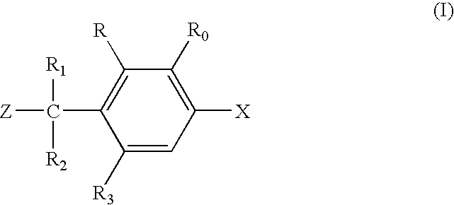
C1([R0])=C([X])C=C([R3])C(C([Z])([R1])[R2])=C1[R]
